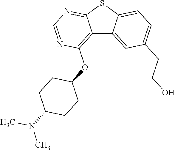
C12=C(OC3CCC(N(C)C)CC3)N=CN=C1SC1=CC=C(CCO)C=C21
